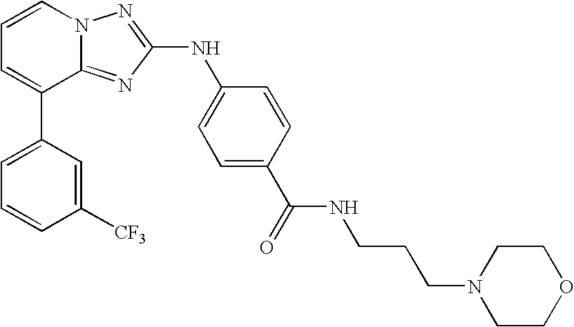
C1=C(C2=CC=CN3C2=NC(NC2=CC=C(C(=O)NCCCN4CCOCC4)C=C2)=N3)C=C([CF3])C=C1
